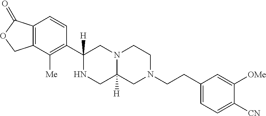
N1CC2([H])N(CC1(C1=C([Me])C3=C(C=C1)C(=O)OC3)[H])CCN(CCC1=CC=C([CN])C([OMe])=C1)C2
